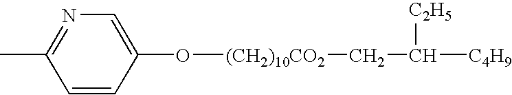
N1=C(C)C=CC(O[(CH2)10CO2]CC([C4H9])[C2H5])=C1
